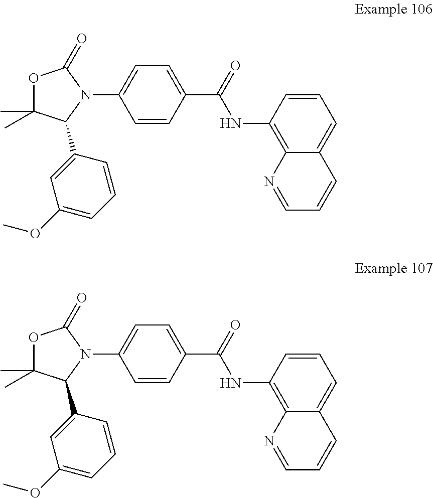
C1(C(=O)NC2=C3C(=CC=C2)C=CC=N3)=CC=C(N2C(=O)OC(C)(C)C2C2=CC(OC)=CC=C2)C=C1.C1(C(=O)NC2=C3C(=CC=C2)C=CC=N3)=CC=C(N2C(=O)OC(C)(C)C2C2=CC(OC)=CC=C2)C=C1
